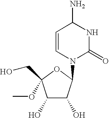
C1(O)C(O)C(N2C(=O)NC(N)C=C2)OC1(OC)CO
